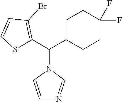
C1C(C(C2=C(Br)C=CS2)N2C=CN=C2)CCC(F)(F)C1
